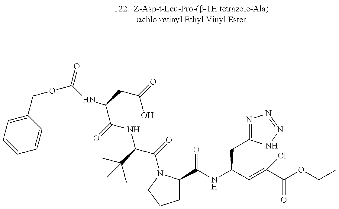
N(C(C(=O)N1C(C(NC(C=C(C(=O)OCC)Cl)CC2=NN=NN2)=O)CCC1)C(C)(C)C)C(=O)C(NC(=O)OCC1=CC=CC=C1)CC(O)=O
